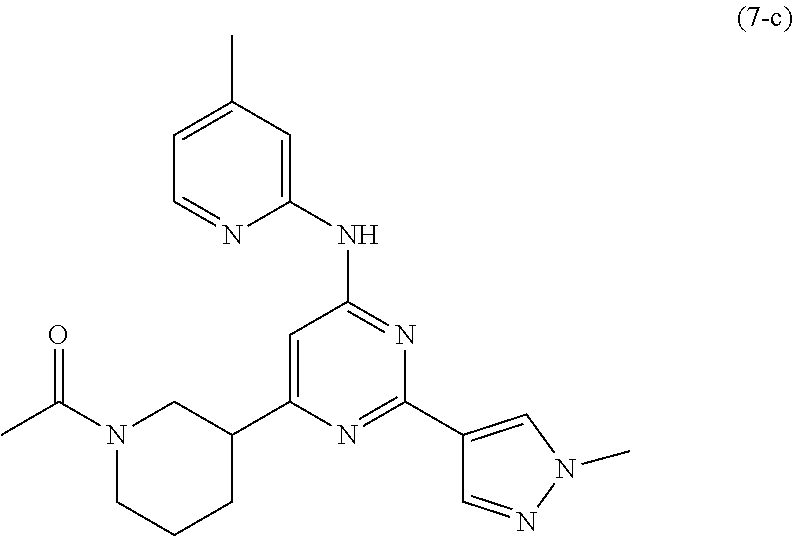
N1(C(C)=O)CCCC(C2=CC(NC3=CC(C)=CC=N3)=NC(C3=CN(C)N=C3)=N2)C1
